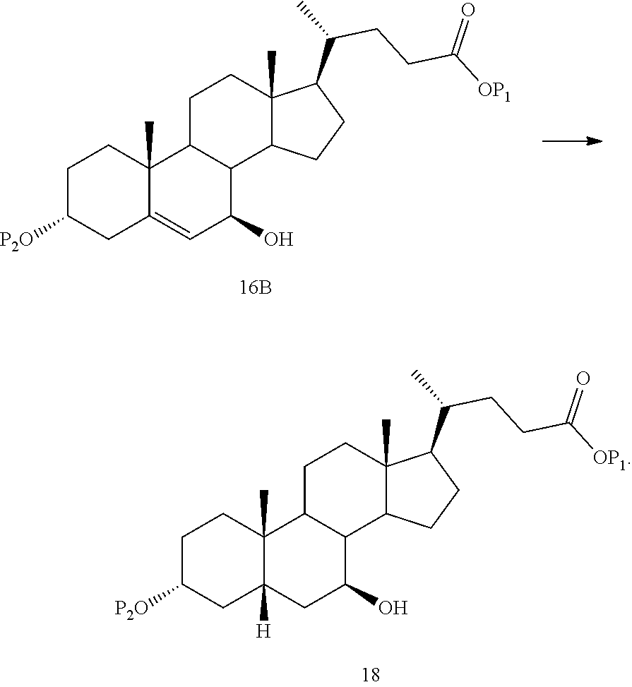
C1C([P2O])CC2([H])C(C)(C1)C1C(C(O)C2)C2C(C)(CC1)C(C(CCC([OP1])=O)C)CC2.C1C([P2O])CC2=CC(O)C3C(C2(C)C1)CCC1(C)C3CCC1C(CCC([OP1])=O)C
